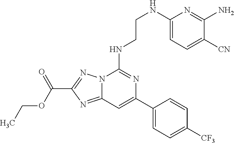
N12C(=NC(C(=O)OCC)=N1)C=C(C1=CC=C([CF3])C=C1)N=C2NCCNC1=CC=C([CN])C(N)=N1
